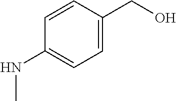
C1(NC)=CC=C(CO)C=C1
